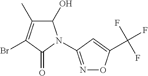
C1(O)C(C)=C(Br)C(=O)N1C1=NOC(C(F)(F)F)=C1
